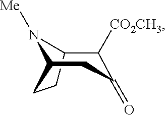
C1([CO2CH3])C(=O)CC2CCC1N2[Me]
